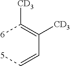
[6]C(=C(C=C[5])[CD3])[CD3]
